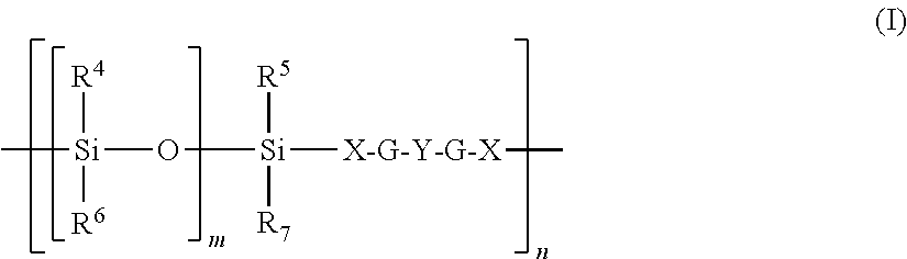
C[Si](O[Si]([R5])([R7])[X-G-Y-G-X]C)([R6])[R4]
